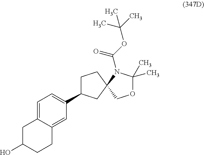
C1=C2C(=CC=C1C1CCC3(C1)COC(C)(C)N3C(OC(C)(C)C)=O)CC(O)CC2
